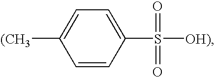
C1=C(S([OH)])(=O)=O)C=CC([(CH3])=C1
